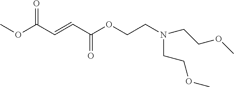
C(OC(C=CC(OC)=O)=O)CN(CCOC)CCOC
